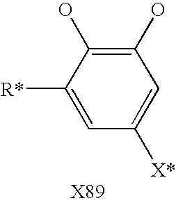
C1([X*])=CC(O)=C(O)C([R*])=C1
